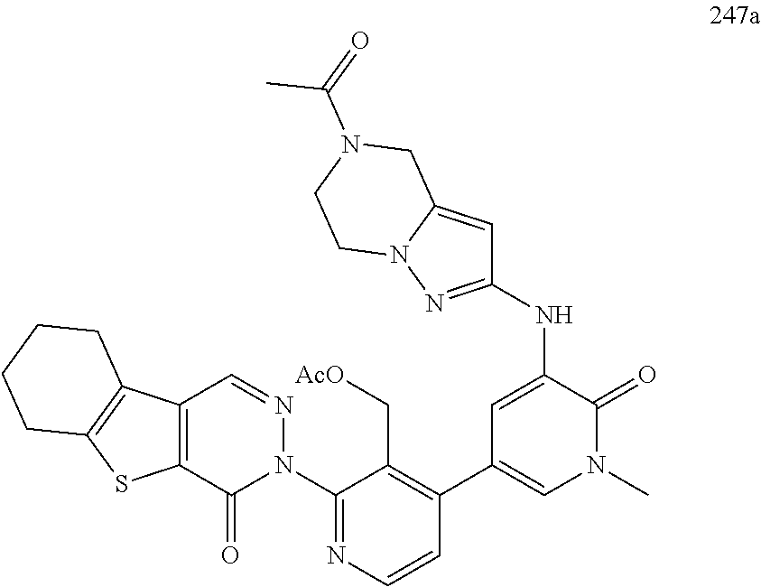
C1(N2N=CC3=C(C2=O)SC2=C3CCCC2)=NC=CC(C2=CN(C)C(=O)C(NC3=NN4C(=C3)CN(C(=O)C)CC4)=C2)=C1C[AcO]
